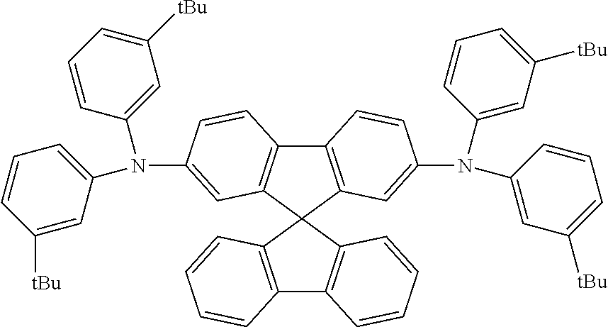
C12=C(C3(C4=C1C=CC=C4)C1=C(C4=C3C=C(N(C3=CC([tBu])=CC=C3)C3=CC=CC([tBu])=C3)C=C4)C=CC(N(C3=CC([tBu])=CC=C3)C3=CC([tBu])=CC=C3)=C1)C=CC=C2
